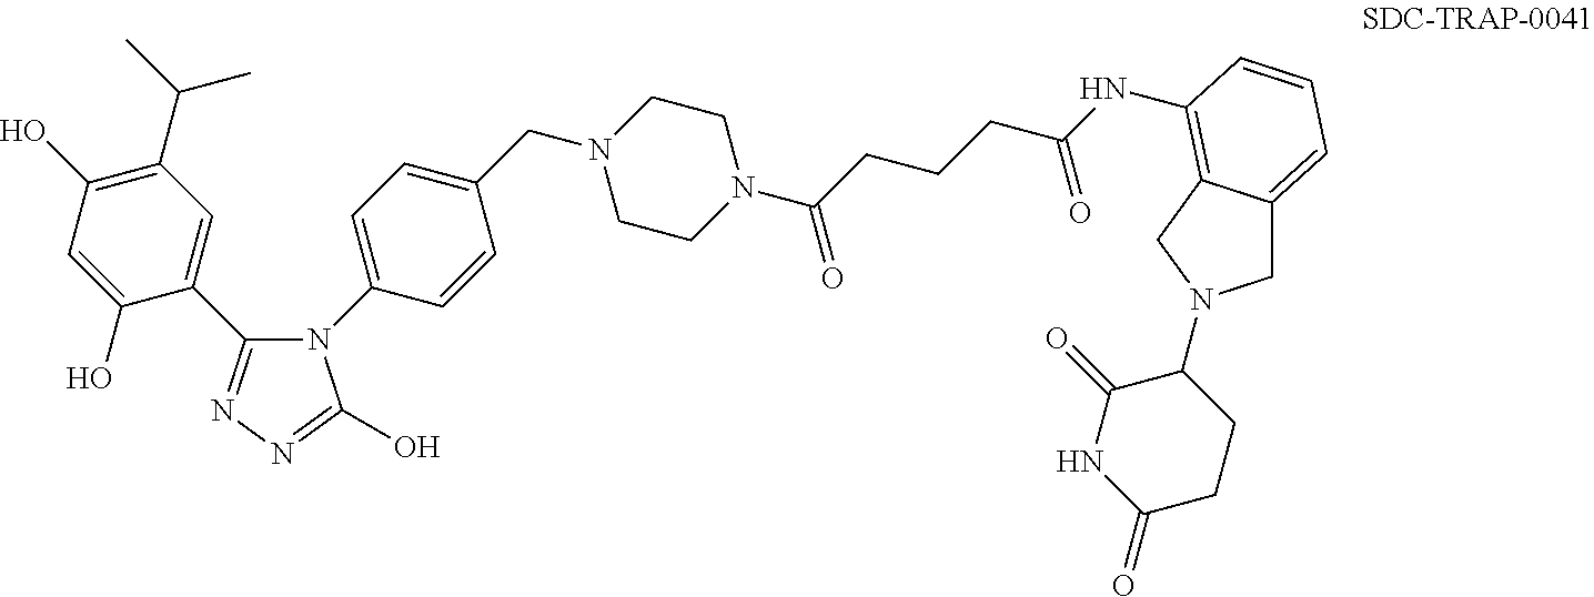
N1(C2=CC=C(CN3CCN(C(=O)CCCC(NC4=C5C(=CC=C4)CN(C4C(=O)NC(=O)CC4)C5)=O)CC3)C=C2)C(C2=CC(C(C)C)=C(O)C=C2O)=NN=C1O
